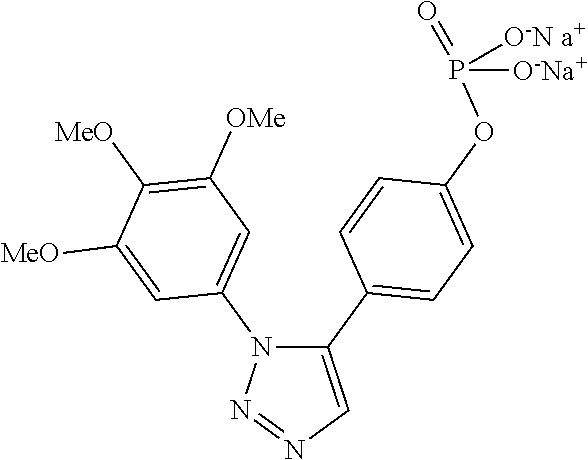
C1(C2=CC=C(OP([O-Na+])(=O)[O-N a+])C=C2)=CN=NN1C1=CC([OMe])=C([MeO])C([MeO])=C1
